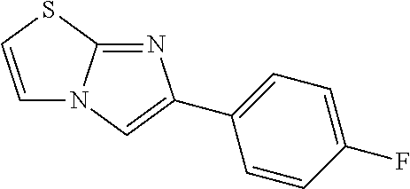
C1(C2=CN3C(=N2)SC=C3)=CC=C(F)C=C1
